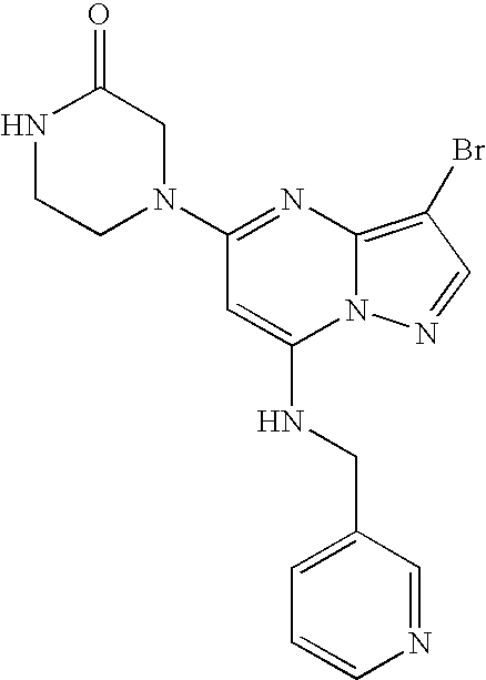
C1=CN=CC(CNC2=CC(N3CC(=O)NCC3)=NC3=C(Br)C=NN23)=C1
